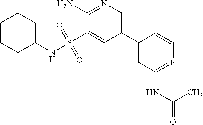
C1CCC(NS(C2=CC(C3=CC(NC(=O)C)=NC=C3)=CN=C2N)(=O)=O)CC1
